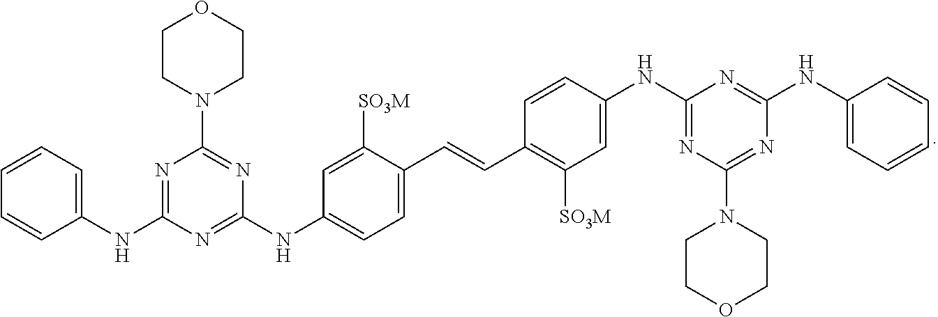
C1=CC=C(NC2=NC(N3CCOCC3)=NC(NC3=CC=C(C=CC4=C([SO3M])C=C(NC5=NC(N6CCOCC6)=NC(NC6=CC=CC=C6)=N5)C=C4)C([SO3M])=C3)=N2)C=C1
